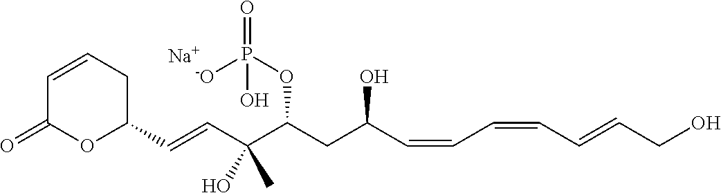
C1=CCC(C=CC(C(CC(C=CC=CC=CCO)O)OP([-O])(=O)O)(O)C)OC1=O.[Na]
